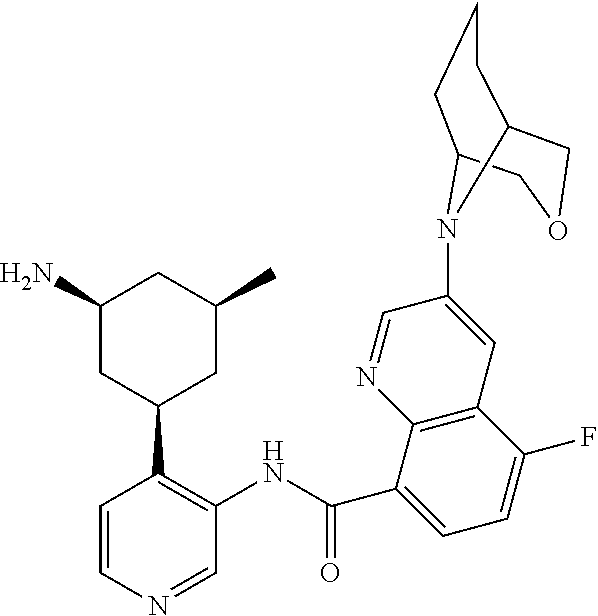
C1=CN=CC(NC(C2=CC=C(F)C3=C2N=CC(N2C4CCCC2COC4)=C3)=O)=C1C1CC(C)CC(N)C1
